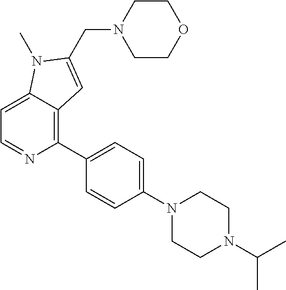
C1=C2C(=C(C3=CC=C(N4CCN(C(C)C)CC4)C=C3)N=C1)C=C(CN1CCOCC1)N2C
